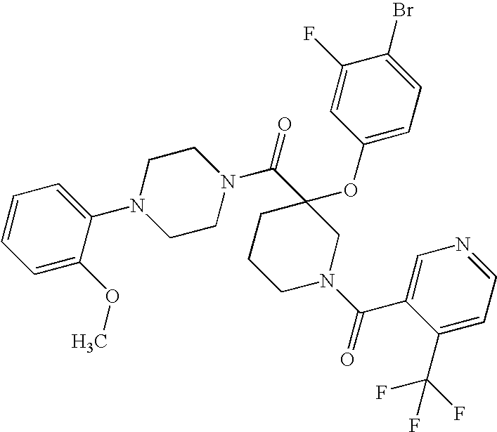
C1=C(OC)C(N2CCN(C(C3(OC4=CC=C(Br)C(F)=C4)CCCN(C(=O)C4=CN=CC=C4C(F)(F)F)C3)=O)CC2)=CC=C1
